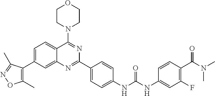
C1=C(C2=C(C)ON=C2C)C=C2C(=C1)C(N1CCOCC1)=NC(C1=CC=C(NC(NC3=CC(F)=C(C(N(C)C)=O)C=C3)=O)C=C1)=N2
